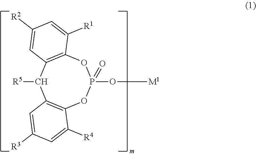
[R5]C1C2=C(OP(O[M1])(=O)OC3=C1C=C([R2])C=C3[R1])C([R4])=CC([R3])=C2
